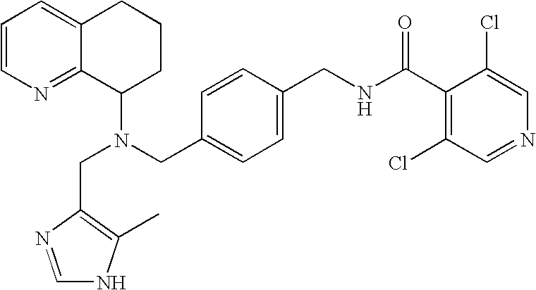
N(CC1=CC=C(CNC(C2=C(Cl)C=NC=C2Cl)=O)C=C1)(C1CCCC2=CC=CN=C12)CC1=C(C)NC=N1
